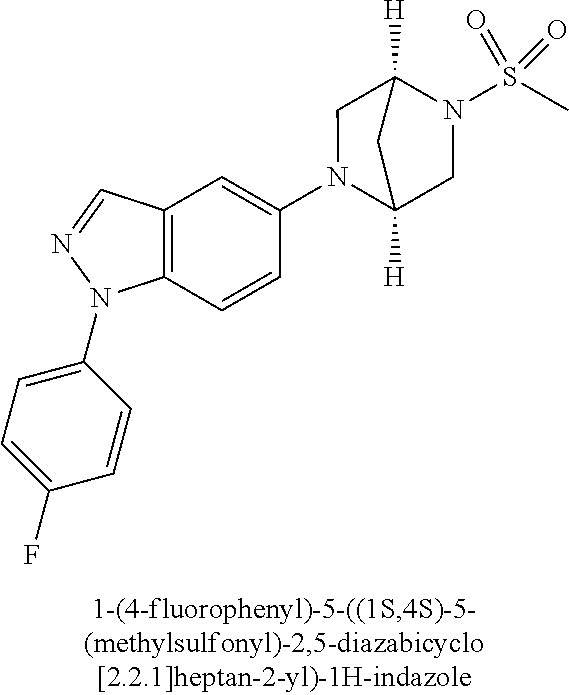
N1(C2=CC3=C(C=C2)N(C2=CC=C(F)C=C2)N=C3)C2([H])CN(S(C)(=O)=O)C([H])(C1)C2
